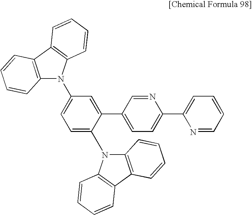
C12=C(C3=C(N1C1=CC=C(N4C5=C(C6=C4C=CC=C6)C=CC=C5)C(C4=CC=C(C5=CC=CC=N5)N=C4)=C1)C=CC=C3)C=CC=C2
